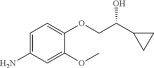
C1(C(COC2=CC=C(N)C=C2OC)O)CC1
